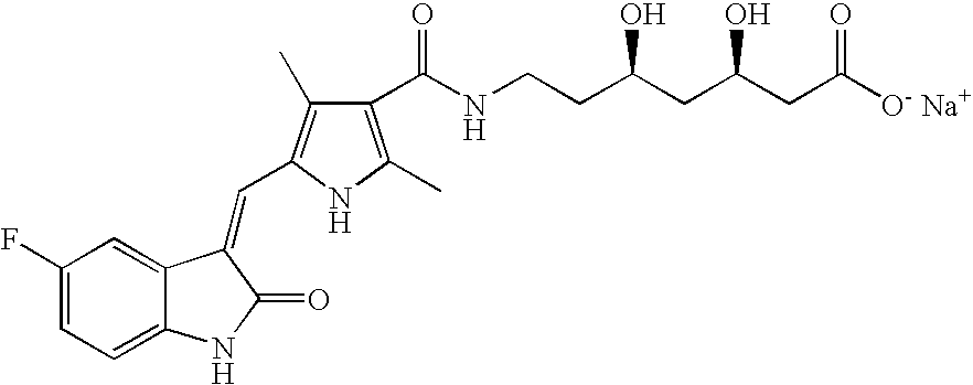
C1(F)=CC=C2C(=C1)C(=CC1=C(C)C(C(NCCC(CC(CC([O- Na+])=O)O)O)=O)=C(C)N1)C(=O)N2
